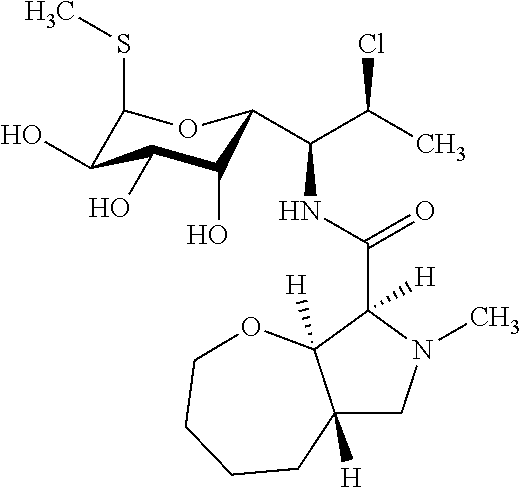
C12([H])CN(C)C(C(NC(C(C)Cl)C3C(O)C(O)C(O)C(SC)O3)=O)([H])C1([H])OCCCC2
